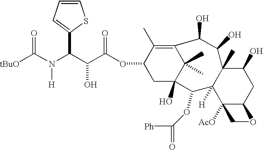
C12(C)C([H])(C3([AcO])C(CC1O)OC3)C(OC([Ph])=O)C1(O)C(C)(C)C(=C(C)C(OC(C(C(N(C([tBuO])=O)[H])C3=CC=CS3)O)=O)C1)C(O)C2O
